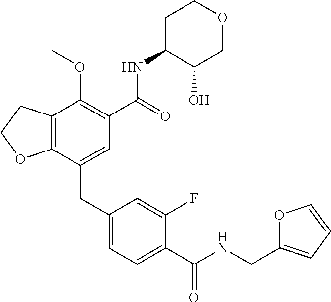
C12=C(CCO1)C(OC)=C(C(NC1C(O)COCC1)=O)C=C2CC1=CC=C(C(NCC2=CC=CO2)=O)C(F)=C1
